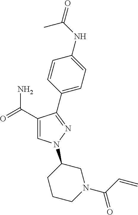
C1(C(=O)N)=CN(C2CCCN(C(C=C)=O)C2)N=C1C1=CC=C(NC(=O)C)C=C1
